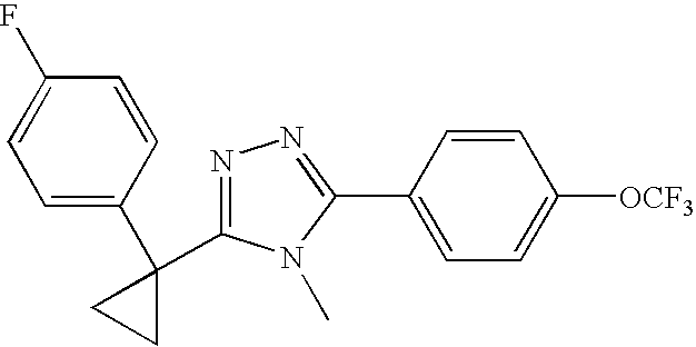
C1=CC(C2(C3=NN=C(C4=CC=C([OCF3])C=C4)N3C)CC2)=CC=C1F
